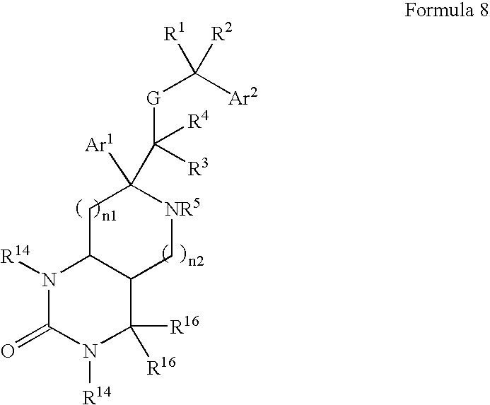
C1C([Ar1])(C([G]C([Ar2])([R1])[R2])([R3])[R4])[NR5]CC2C([R16])([R16])N([R14])C(=O)N([R14])C12
